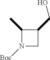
C1(C)N([Boc])CC1CO
